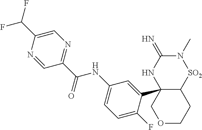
C12C(C3=CC(NC(C4=NC=C(C(F)F)N=C4)=O)=CC=C3F)(NC(=N)N(C)[SO2]1)COCC2
